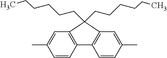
C1=CC2=C(C=C1C)C(CCCCCC)(CCCCCC)C1=C2C=CC(C)=C1
